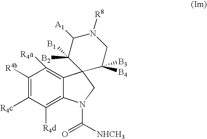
C1([R4d])=C2C(=C([R4a])C([R4b])=C1[R4c])C1(CN2C([NHCH3])=O)C([B4])([B3])CN([R8])C([A1])C1([B2])[B1]
